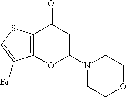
C12=C(C(=O)C=C(N3CCOCC3)O1)SC=C2Br
